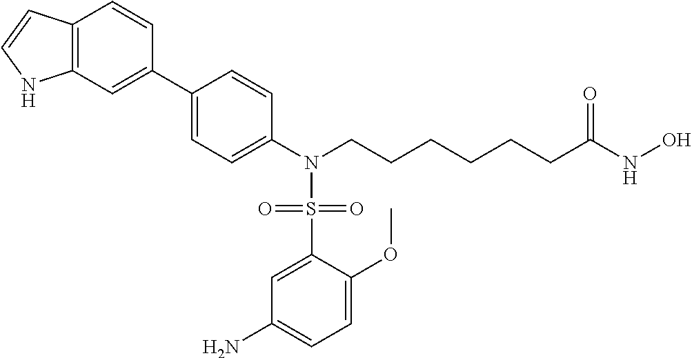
C1(C2=CC3=C(C=C2)C=CN3)=CC=C(N(CCCCCCC(NO)=O)S(=O)(C2=CC(N)=CC=C2OC)=O)C=C1
